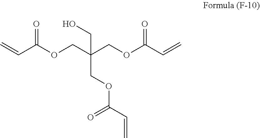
C=CC(OCC(COC(C=C)=O)(COC(C=C)=O)CO)=O
